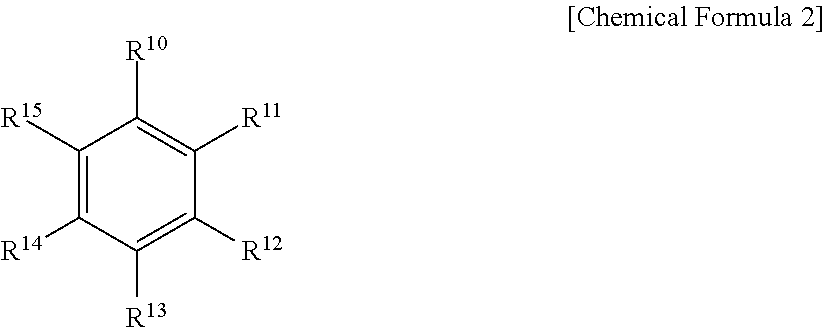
C1([R15])=C([R14])C([R13])=C([R12])C([R11])=C1[R10]
